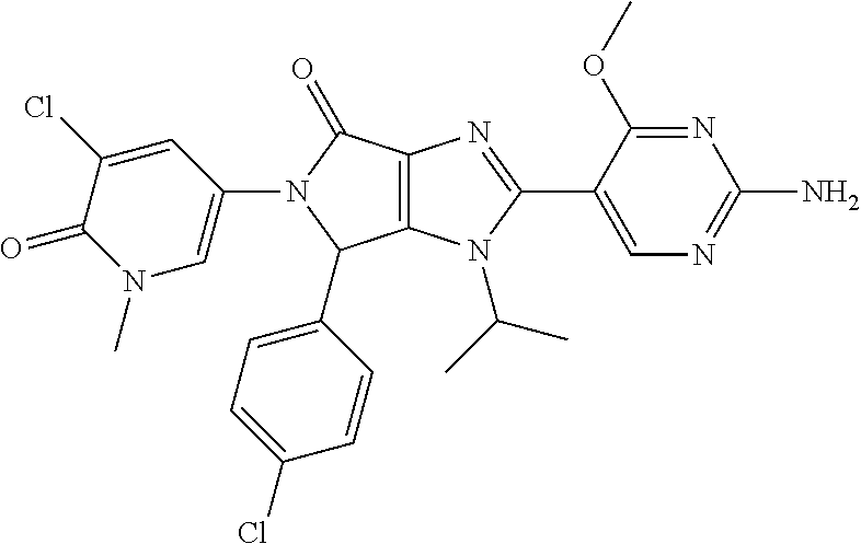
C12=C(N(C(C)C)C(C3=CN=C(N)N=C3OC)=N1)C(C1=CC=C(Cl)C=C1)N(C1=CN(C)C(=O)C(Cl)=C1)C2=O
